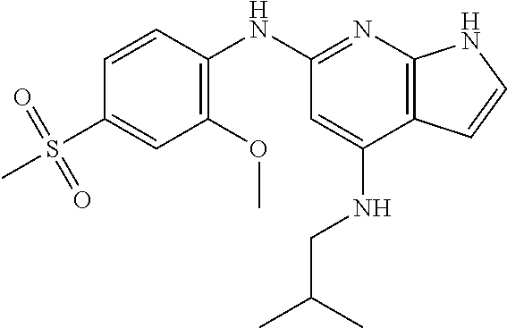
C1(S(=O)(=O)C)=CC(OC)=C(NC2=NC3=C(C(NCC(C)C)=C2)C=CN3)C=C1
